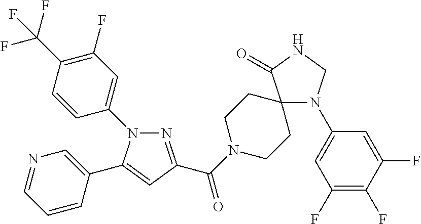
N1(C2=CC(F)=C(C(F)(F)F)C=C2)N=C(C(=O)N2CCC3(CC2)N(C2=CC(F)=C(F)C(F)=C2)CNC3=O)C=C1C1=CN=CC=C1
